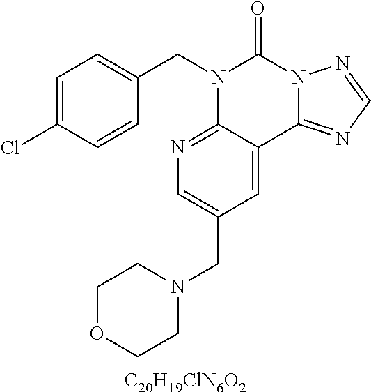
[C20H19ClN6O2].C1=C(Cl)C=CC(CN2C3=NC=C(CN4CCOCC4)C=C3C3=NC=NN3C2=O)=C1
